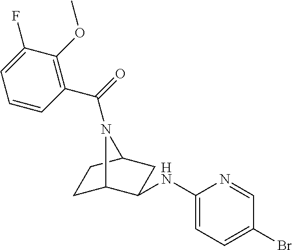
N(C1C2CCC(C1)N2C(=O)C1=C(OC)C(F)=CC=C1)C1=CC=C(Br)C=N1
